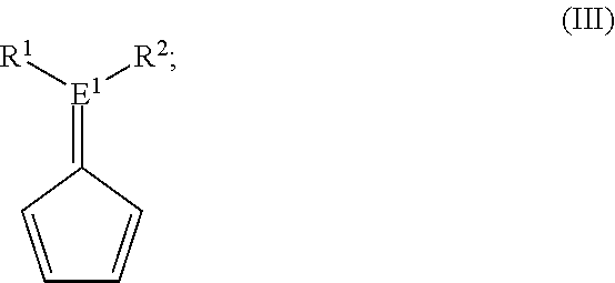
C1=CC(=[E1]([R1])[R2])C=C1
